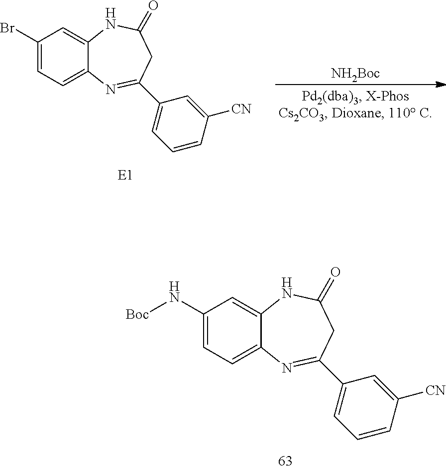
C1(N[Boc])=CC=C2C(=C1)NC(=O)CC(C1=CC=CC([CN])=C1)=N2.[NH2Boc].C1(Br)=CC=C2C(=C1)NC(=O)CC(C1=CC=CC([CN])=C1)=N2
